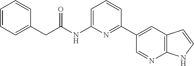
C1=CC=C(CC(NC2=CC=CC(C3=CC4=C(N=C3)NC=C4)=N2)=O)C=C1
